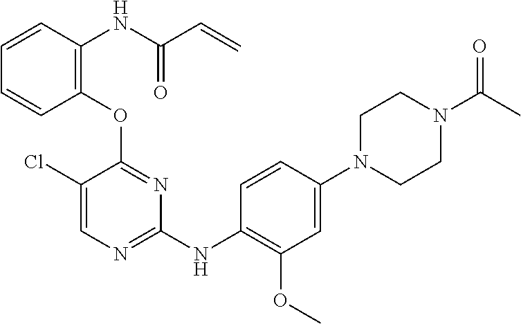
C1(OC2=C(NC(C=C)=O)C=CC=C2)=NC(NC2=C(OC)C=C(N3CCN(C(=O)C)CC3)C=C2)=NC=C1Cl
